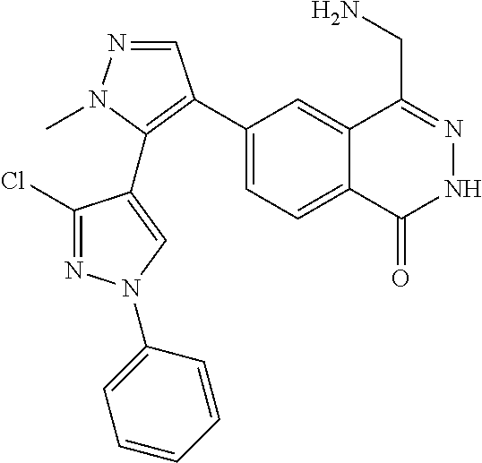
C1(C2=C(C3=CN(C4=CC=CC=C4)N=C3Cl)N(C)N=C2)=CC=C2C(=C1)C(CN)=NNC2=O
